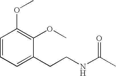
C1=CC=C(CCNC(C)=O)C(OC)=C1OC
